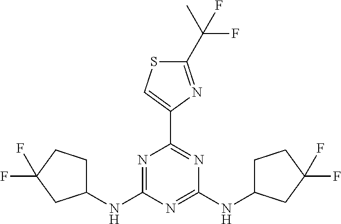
N1=C(NC2CCC(F)(F)C2)N=C(NC2CCC(F)(F)C2)N=C1C1=CSC(C(C)(F)F)=N1
